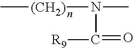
C[(CH2)]N(C([R9])=O)C
